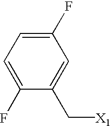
C1(F)=CC=C(F)C=C1C[X1]
